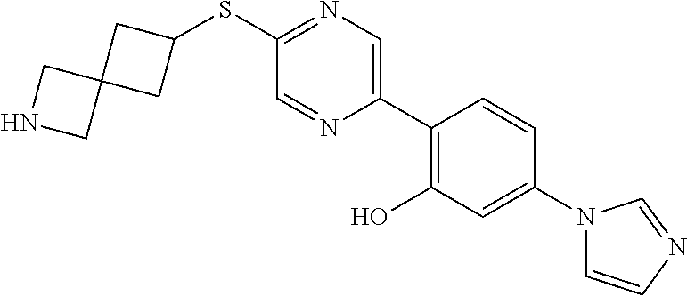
S(C1=NC=C(C2=C(O)C=C(N3C=CN=C3)C=C2)N=C1)C1CC2(C1)CNC2
